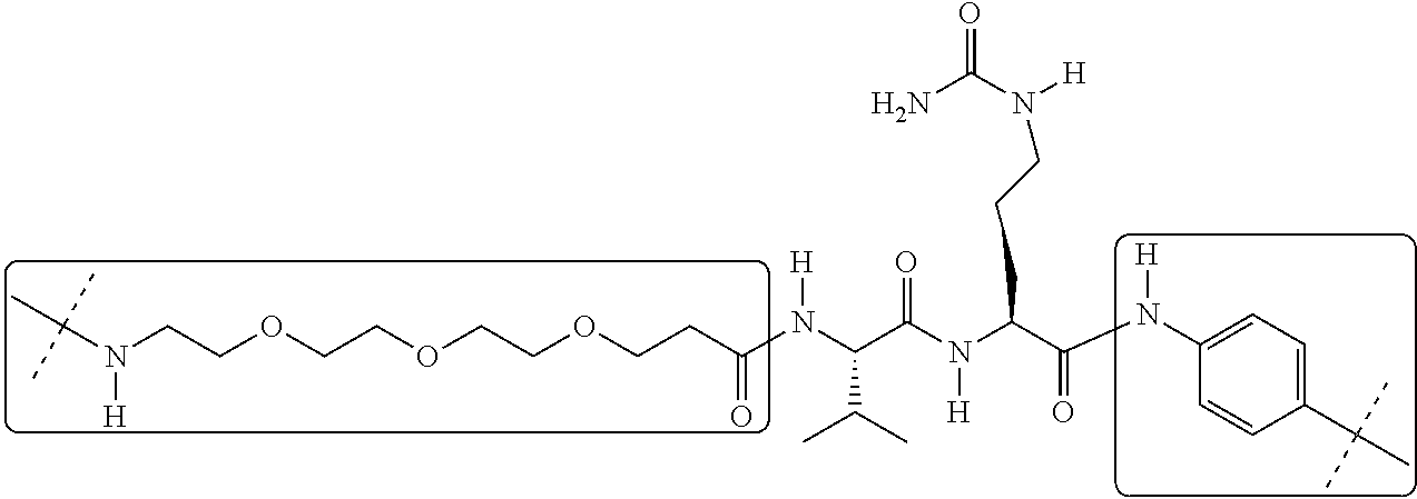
C(N(CCOCCOCCOCCC(N(C(C(N(C(C(N(C1=CC=C(C(C)(C)C)C=C1)[H])=O)CCCN(C(N)=O)[H])[H])=O)C(C)C)[H])=O)[H])(C)(C)C
